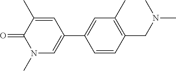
O=C1N(C)C=C(C2=CC(C)=C(CN(C)C)C=C2)C=C1C
